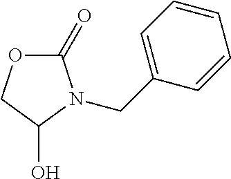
C1(=O)OCC(O)N1CC1=CC=CC=C1
